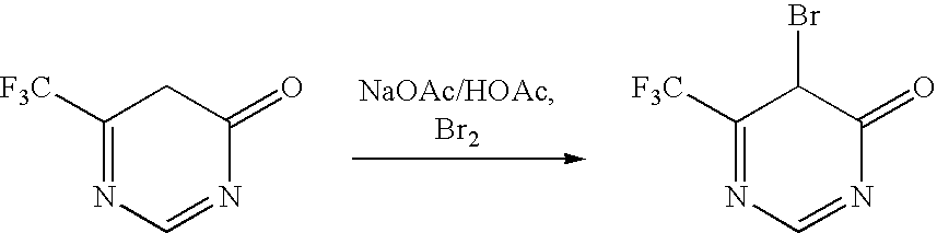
C1([F3C])=NC=NC(=O)C1.C1([F3C])=NC=NC(=O)C1Br
